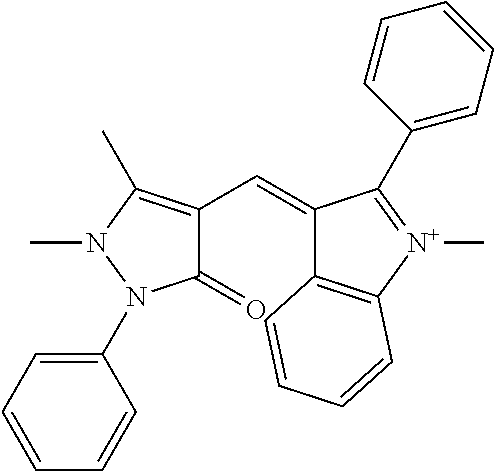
C1(=O)C(C=C2C3=C([N+](C)=C2C2=CC=CC=C2)C=CC=C3)=C(C)N(C)N1C1=CC=CC=C1
